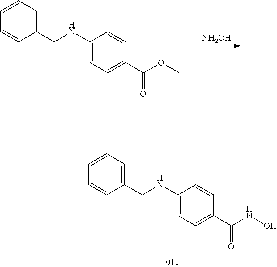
C1=CC=C(CNC2=CC=C(C(NO)=O)C=C2)C=C1.C1=CC=C(CNC2=CC=C(C(OC)=O)C=C2)C=C1.[NH2OH]
